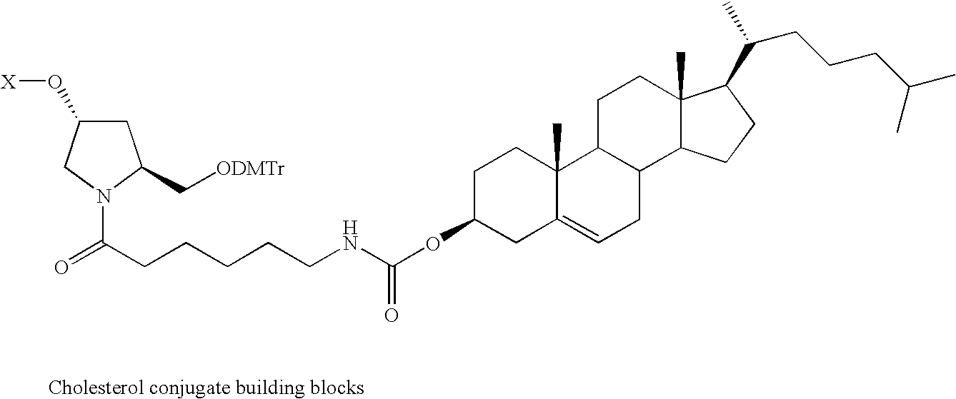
C([ODMTr])C1CC(O[X])CN1C(=O)CCCCCNC(OC1CC2=CCC3C(C2(C)CC1)CCC1(C)C3CCC1C(C)CCCC(C)C)=O
